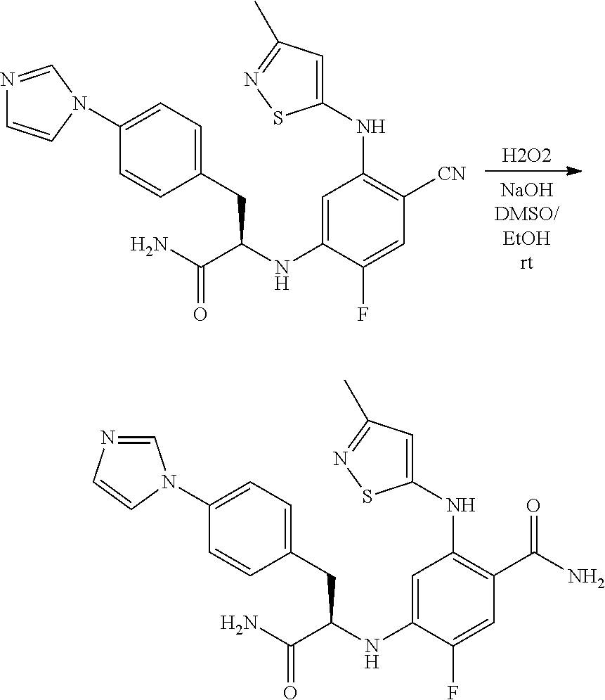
[H2O2].C1=C(NC(CC2=CC=C(N3C=CN=C3)C=C2)C(N)=O)C(F)=CC([CN])=C1NC1=CC(C)=NS1.C1=C(NC(CC2=CC=C(N3C=NC=C3)C=C2)C(N)=O)C(F)=CC(C(=O)N)=C1NC1=CC(C)=NS1
